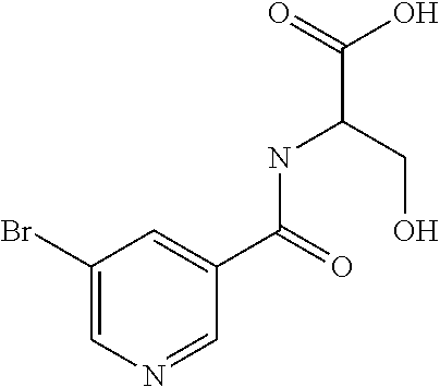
C1(Br)=CN=CC(C(NC(CO)C(O)=O)=O)=C1
